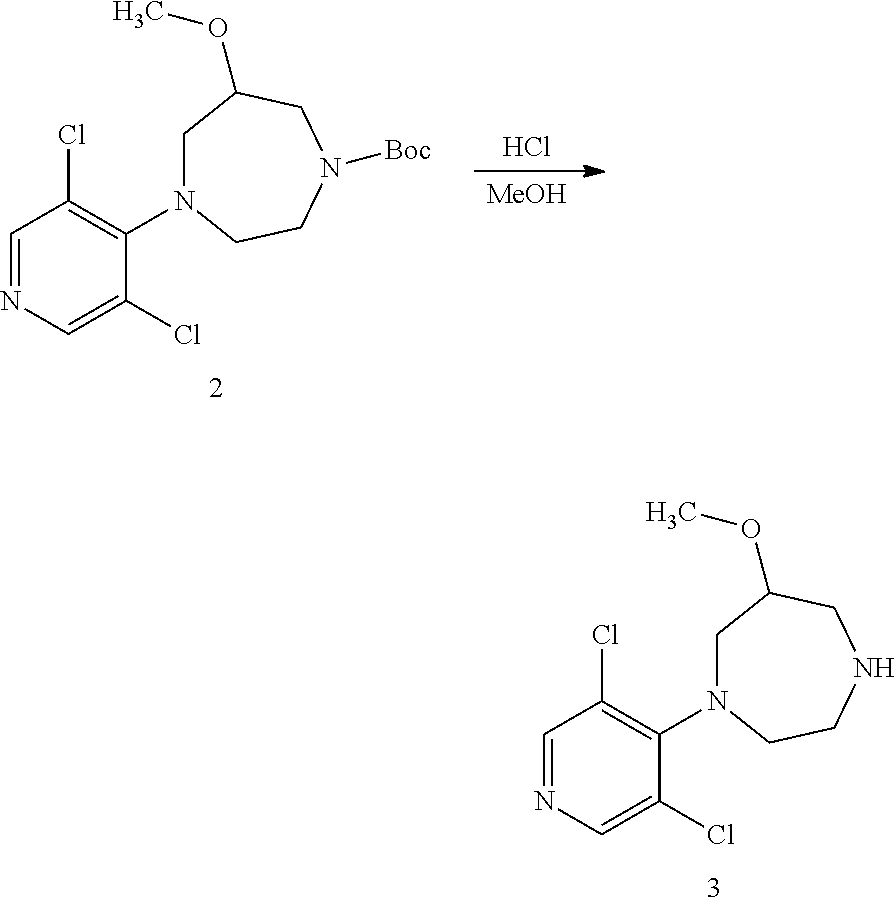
C1(Cl)=CN=CC(Cl)=C1N1CC(OC)CN([Boc])CC1.[MeOH].Cl.C1(Cl)=CN=CC(Cl)=C1N1CC(OC)CNCC1
